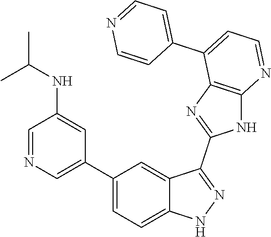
C1=NC=C(C2=CC=C3C(=C2)C(C2=NC4=C(N2)N=CC=C4C2=CC=NC=C2)=NN3)C=C1NC(C)C
